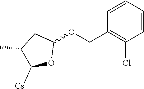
C1(C)C([Cs])OC(OCC2=C(Cl)C=CC=C2)C1
